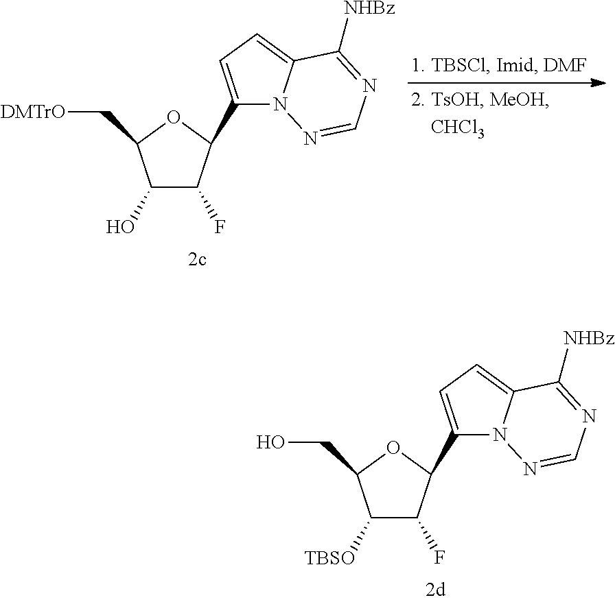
C1(C2C(F)C(O)C(C[DMTrO])O2)=CC=C2N1N=CN=C2[NHBz].C1(C2C(F)C([TBSO])C(CO)O2)=CC=C2N1N=CN=C2[NHBz]
